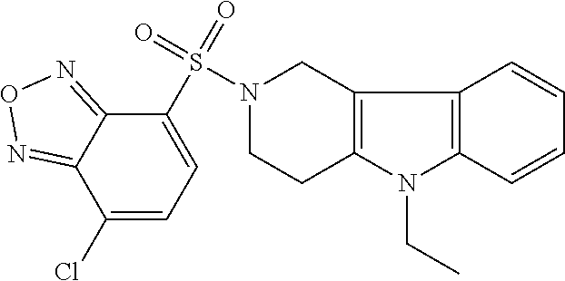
N1(S(C2=CC=C(Cl)C3=NON=C23)(=O)=O)CCC2=C(C1)C1=C(N2CC)C=CC=C1
